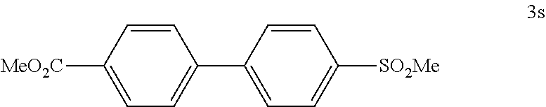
C1=CC([MeO2C])=CC=C1C1=CC=C([SO2Me])C=C1
